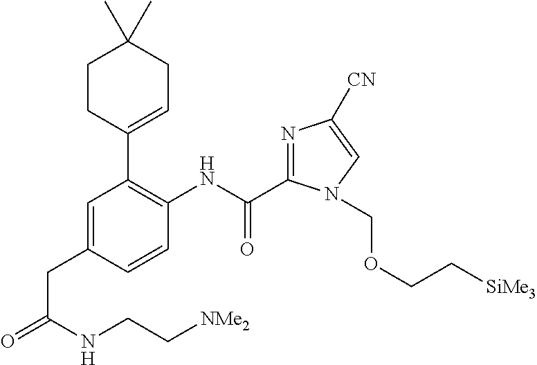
C(C1=CC(C2=CCC(C)(C)CC2)=C(NC(C2=NC([CN])=CN2COCC[SiMe3])=O)C=C1)C(NCC[NMe2])=O
